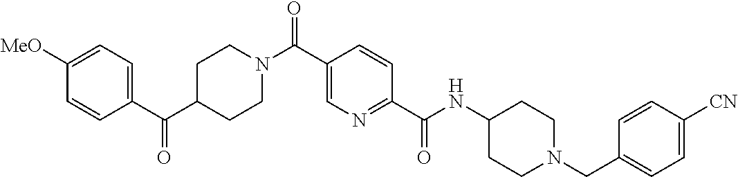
C1CN(C(C2=CN=C(C(=O)NC3CCN(CC4=CC=C([CN])C=C4)CC3)C=C2)=O)CCC1C(C1=CC=C([MeO])C=C1)=O
